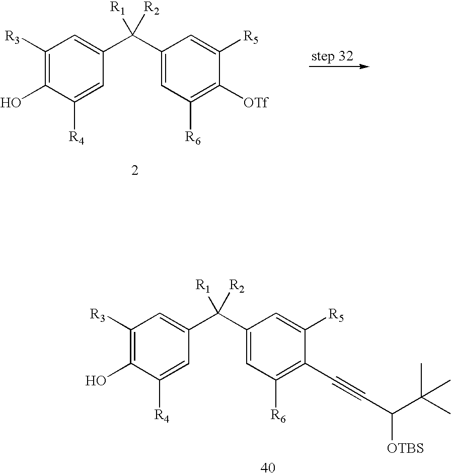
C1([R3])=C(O)C([R4])=CC(C(C2=CC([R6])=C([OTf])C([R5])=C2)([R1])[R2])=C1.C1([R3])=C(O)C([R4])=CC(C(C2=CC([R6])=C(C#CC(C(C)(C)C)[OTBS])C([R5])=C2)([R1])[R2])=C1
